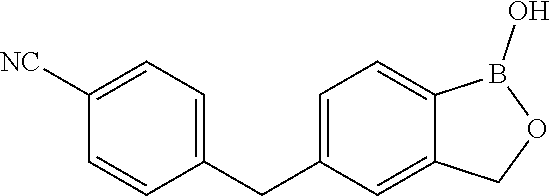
C1=CC(CC2=CC=C3C(=C2)COB3O)=CC=C1[NC]
